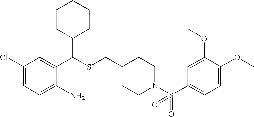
C1(C(C2CCCCC2)SCC2CCN(S(C3=CC=C(OC)C(OC)=C3)(=O)=O)CC2)=CC(Cl)=CC=C1N
